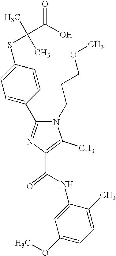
C(C1=C(C)N(CCCOC)C(C2=CC=C(SC(C)(C)C(O)=O)C=C2)=N1)(=O)NC1=CC(OC)=CC=C1C
